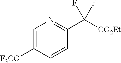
[CO2Et]C(C1=NC=C([F3CO])C=C1)(F)F
